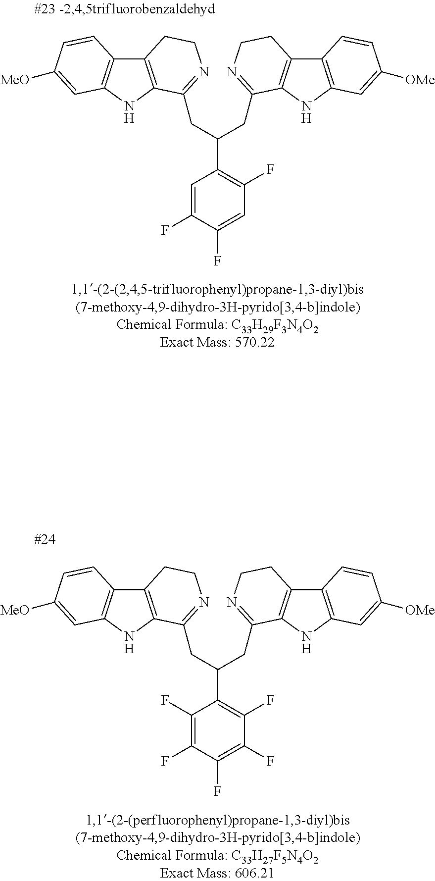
C12=C(NC3=C1C=CC([MeO])=C3)C(CC(CC1=NCCC3=C1NC1=C3C=CC([OMe])=C1)C1=C(F)C=C(F)C(F)=C1)=NCC2.C12=C(NC3=C1C=CC([MeO])=C3)C(CC(CC1=NCCC3=C1NC1=C3C=CC([OMe])=C1)C1=C(F)C(F)=C(F)C(F)=C1F)=NCC2
